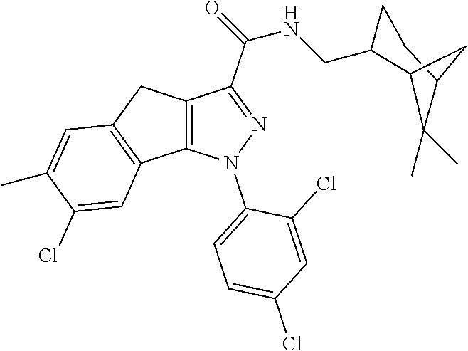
C12=C(N(C3=CC=C(Cl)C=C3Cl)N=C1C(NCC1CCC3C(C)(C)C1C3)=O)C1=C(C2)C=C(C)C(Cl)=C1
